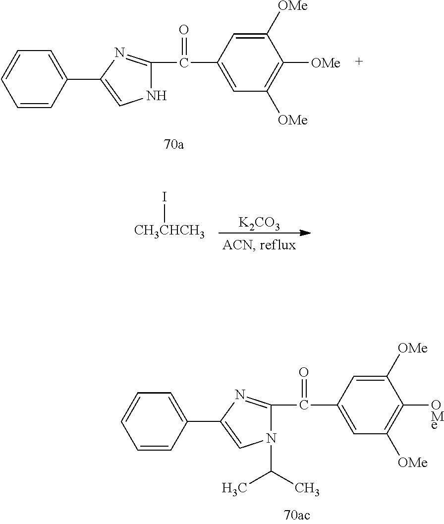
C1=CC=CC(C2=CN(C(C)C)C(C(=O)C3=CC([OMe])=C([OMe])C([OMe])=C3)=N2)=C1.C1=CC=CC(C2=CNC(C(=O)C3=CC([OMe])=C([OMe])C([OMe])=C3)=N2)=C1.[K2CO3].[CH3CHCH3]I
